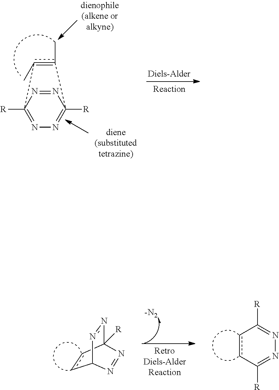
N1=NC2([R])=NN=C1([R])C(C)=C2C.[-N2].c1cC2([R])N=NC1N=N2.c1cC([R])=NN=C1[R]
